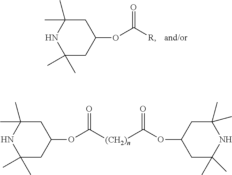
C1(C)(C)CC(OC([R])=O)CC(C)(C)N1.C1(C)(C)CC(OC([(CH2)n]C(OC2CC(C)(C)NC(C)(C)C2)=O)=O)CC(C)(C)N1
